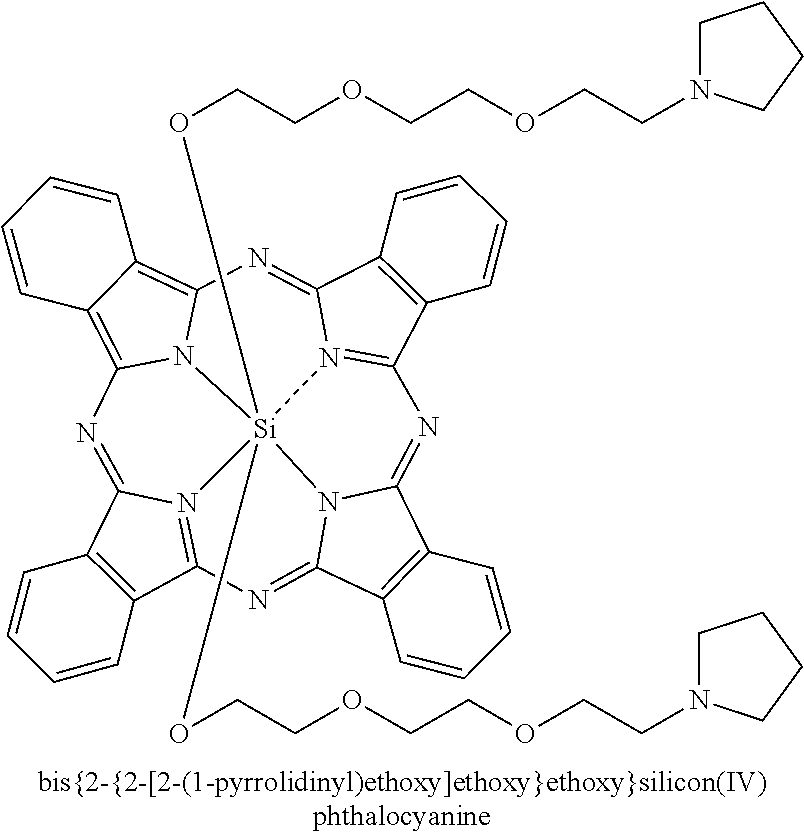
C12=C(C3=N4C1=NC1=C5C(=C6N1[Si]41(OCCOCCOCCN4CCCC4)(OCCOCCOCCN4CCCC4)N4=C(C7=C(C4=N6)C=CC=C7)N=C4C6=C(C(=N3)N41)C=CC=C6)C=CC=C5)C=CC=C2
